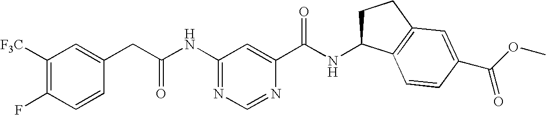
C1(NC(CC2=CC([F3C])=C(F)C=C2)=O)=NC=NC(C(NC2CCC3=C2C=CC(C(OC)=O)=C3)=O)=C1
